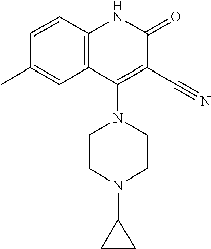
C1=CC2=C(C=C1C)C(N1CCN(C3CC3)CC1)=C(C#N)C(=O)N2
